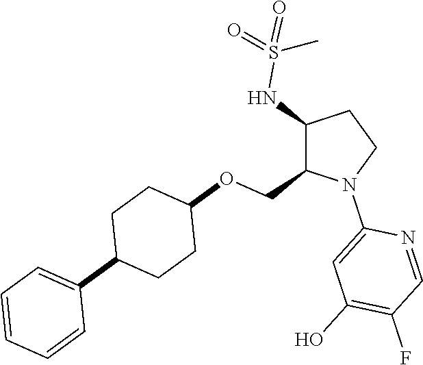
C1(NS(=O)(=O)C)C(COC2CCC(C3=CC=CC=C3)CC2)N(C2=CC(O)=C(F)C=N2)CC1
